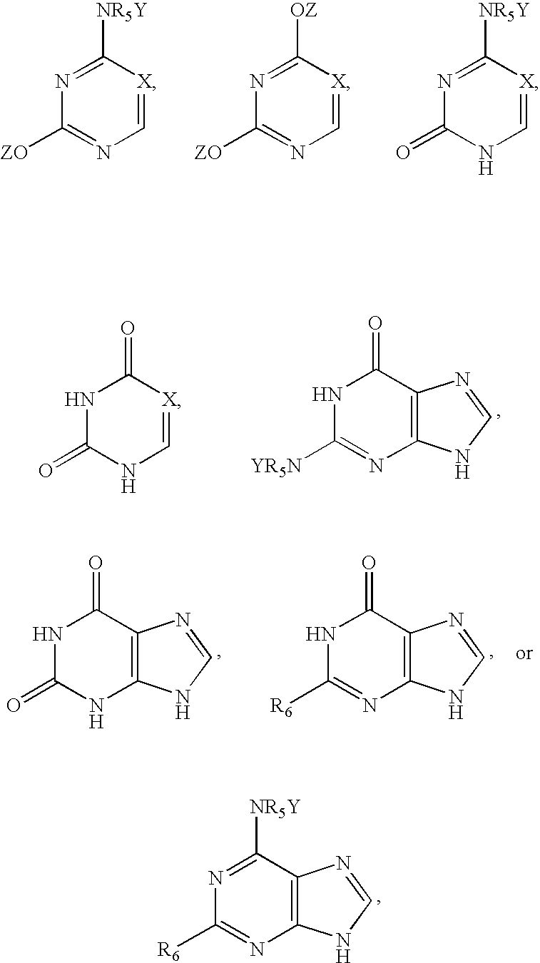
C1([NR5Y])=NC([R6])=NC2=C1N=CN2.C1=[X]C([NR5Y])=NC([ZO])=N1.C1=[X]C([OZ])=NC([ZO])=N1.C1=[X]C([NR5Y])=NC(=O)N1.N1C([YR5N])=NC2=C(C1=O)N=CN2.C1=[X]C(=O)NC(=O)N1.N1C(=O)NC2=C(C1=O)N=CN2.N1C([R6])=NC2=C(C1=O)N=CN2
